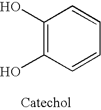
C1(O)=C(O)C=CC=C1
